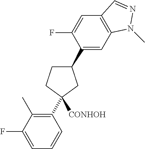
C1(C2([CONHOH])CCC(C3=CC4=C(C=C3F)C=NN4C)C2)=C(C)C(F)=CC=C1
